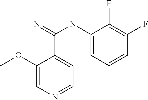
C1(OC)=CN=CC=C1C(=N)NC1=CC=CC(F)=C1F
